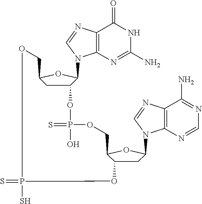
C12=C(N=C(N)NC1=O)N(C1C3CC(O1)COP(=S)(S)OC1CC(N4C5=C(C(N)=NC=N5)N=C4)OC1COP(=S)(O)O3)C=N2
